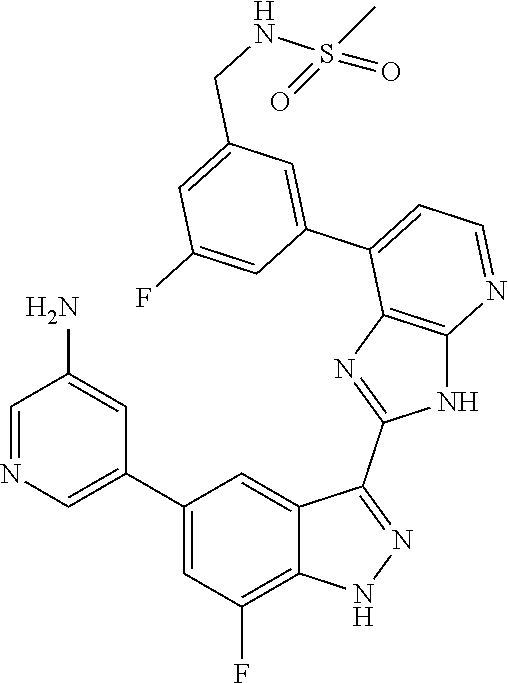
C1=NC=C(C2=CC(F)=C3C(=C2)C(C2=NC4=C(N2)N=CC=C4C2=CC(CNS(=O)(C)=O)=CC(F)=C2)=NN3)C=C1N
